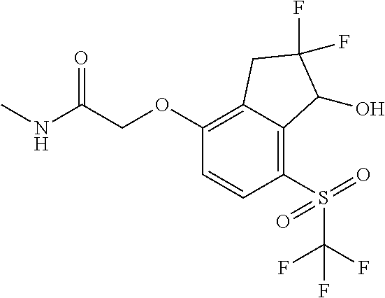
C1(OCC(NC)=O)=C2C(=C(S(=O)(=O)C(F)(F)F)C=C1)C(O)C(F)(F)C2
